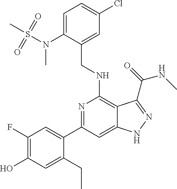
C1(N(S(C)(=O)=O)C)=CC=C(Cl)C=C1CNC1=C2C(=CC(C3=CC(F)=C(O)C=C3CC)=N1)NN=C2C(=O)NC
